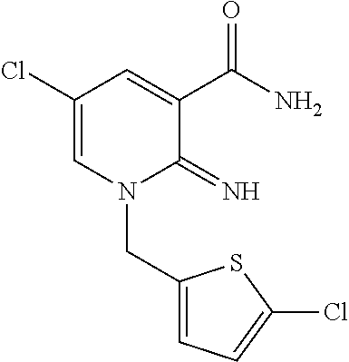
C1(Cl)=CN(CC2=CC=C(Cl)S2)C(=N)C(C(N)=O)=C1
